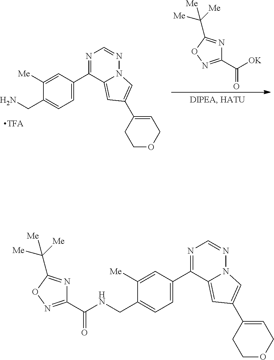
C1(CN)=CC=C(C2=NC=NN3C2=CC(C2=CCOCC2)=C3)C=C1[Me].C1(C([OK])=O)=NOC(C([Me])([Me])[Me])=N1.C1(CNC(C2=NOC(C([Me])([Me])[Me])=N2)=O)=CC=C(C2=NC=NN3C2=CC(C2=CCOCC2)=C3)C=C1[Me]
